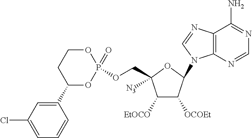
O(CC1([N3])C([EtOCO])C([OCOEt])C(N2C3=C(N=C2)C(N)=NC=N3)O1)P1(=O)OCCC(C2=CC(Cl)=CC=C2)O1
